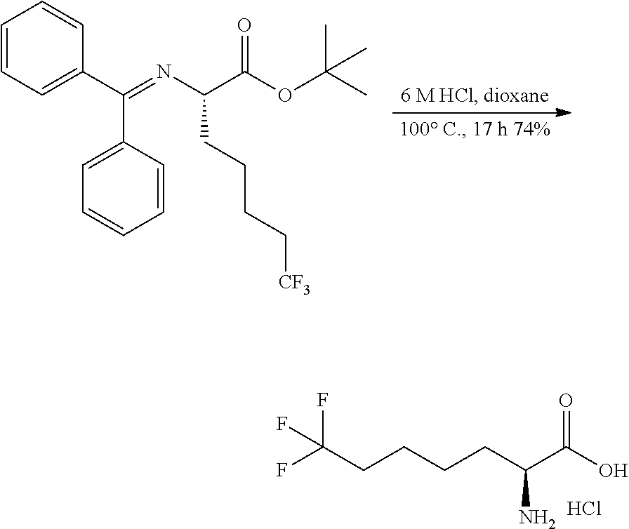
C1=CC=C(C(C2=CC=CC=C2)=NC(C(OC(C)(C)C)=O)CCCC[CF3])C=C1.C(CCCCC(N)C(O)=O)(F)(F)F.Cl
